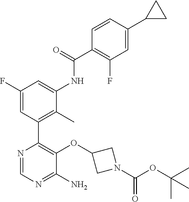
C1(OC2=C(C3=C(C)C(NC(C4=C(F)C=C(C5CC5)C=C4)=O)=CC(F)=C3)N=CN=C2N)CN(C(OC(C)(C)C)=O)C1
